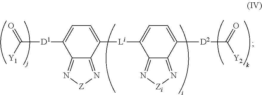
C([D1]C1=CC=C([Li]C2=CC=C([D2]C([Y2])=O)C3=N[Zi]N=C23)C2=N[Z]N=C12)(=O)[Y1]
